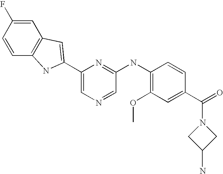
C1=C(F)C=CC2=C1C=C(C1=CN=CC(NC3=C(OC)C=C(C(=O)N4CC(N)C4)C=C3)=N1)N2
